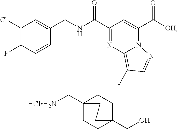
C1(Cl)=C(F)C=CC(CNC(C2=NC3=C(F)C=NN3C(C([OH])=O)=C2)=O)=C1.C12(C[HClH2N])CCC(CO)(CC1)CC2
